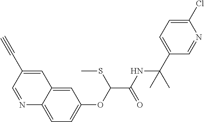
N1=CC(C#C)=CC2=CC(OC(C(NC(C3=CC=C(Cl)N=C3)(C)C)=O)SC)=CC=C12
